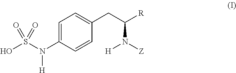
C1=C(N(S(O)(=O)=O)[H])C=CC(CC([R])N([H])[Z])=C1
